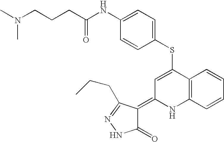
S(C1=CC(=C2C(=O)NN=C2CCC)NC2=C1C=CC=C2)C1=CC=C(NC(CCCN(C)C)=O)C=C1
